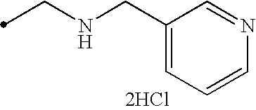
N(CC1=CC=CN=C1)CC.[2HCl]
